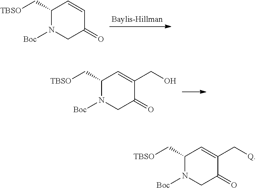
C1(C[TBSO])N([Boc])CC(=O)C=C1.C1(C[TBSO])N([Boc])CC(=O)C(CO)=C1.C1(C[TBSO])N([Boc])CC(=O)C(C[Q])=C1
